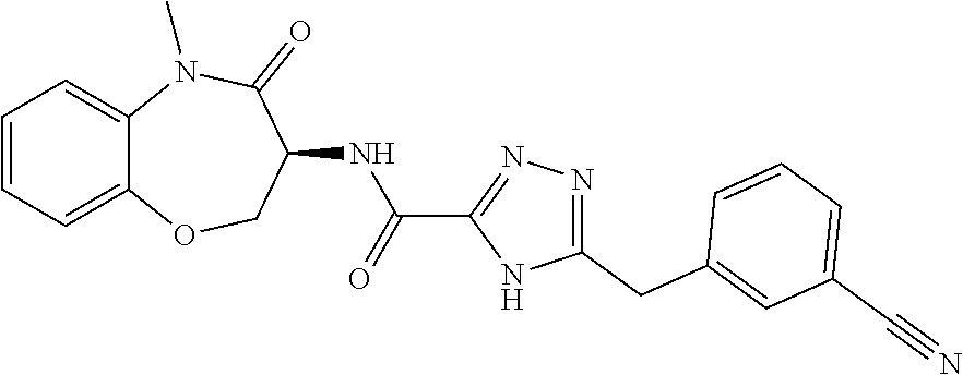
C12=CC=CC=C1N(C)C(=O)C(NC(C1=NN=C(CC3=CC(C#N)=CC=C3)N1)=O)CO2
